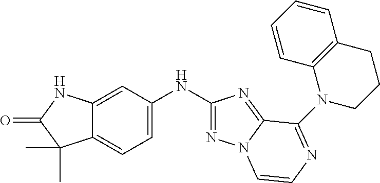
N(C1=NN2C(=N1)C(N1CCCC3=C1C=CC=C3)=NC=C2)C1=CC=C2C(=C1)NC(=O)C2(C)C
